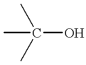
CC(O)(C)C
